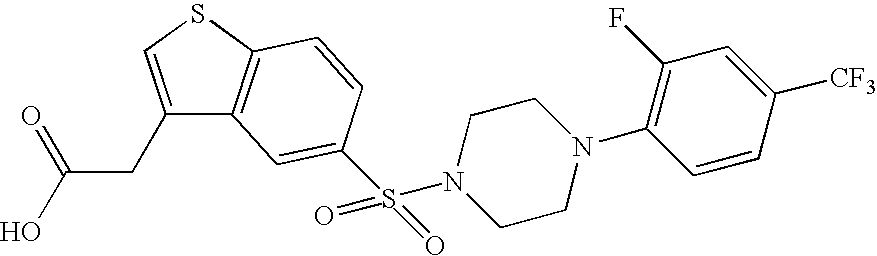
C1(CC(=O)O)=CSC2=C1C=C(S(N1CCN(C3=C(F)C=C([CF3])C=C3)CC1)(=O)=O)C=C2
